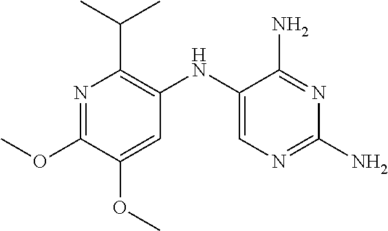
N1=C(OC)C(OC)=CC(NC2=CN=C(N)N=C2N)=C1C(C)C
